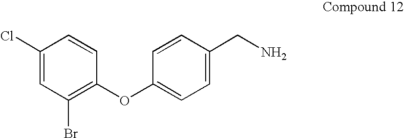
C1(Cl)=CC(Br)=C(OC2=CC=C(CN)C=C2)C=C1
